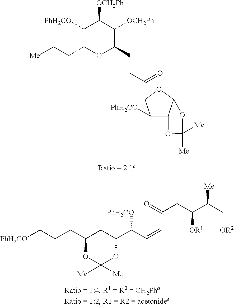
C1([PhH2CO])C(CC[Me])OC(C=CC(=O)C2C([PhH2CO])C3C(O2)OC([Me])([Me])O3)C([OCH2Ph])C1[OCH2Ph].[PhH2CO]CCCC1CC(C(C=CC(CC(C(C[OR2])[Me])[OR1])=O)[PhH2CO])OC([Me])([Me])O1
